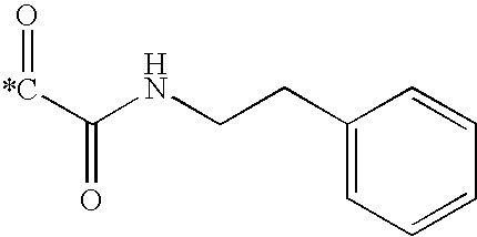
C([*C]=O)(NCCC1=CC=CC=C1)=O
